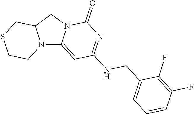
N12C3=CC(NCC4=CC=CC(F)=C4F)=NC(=O)N3CC1CSCC2
